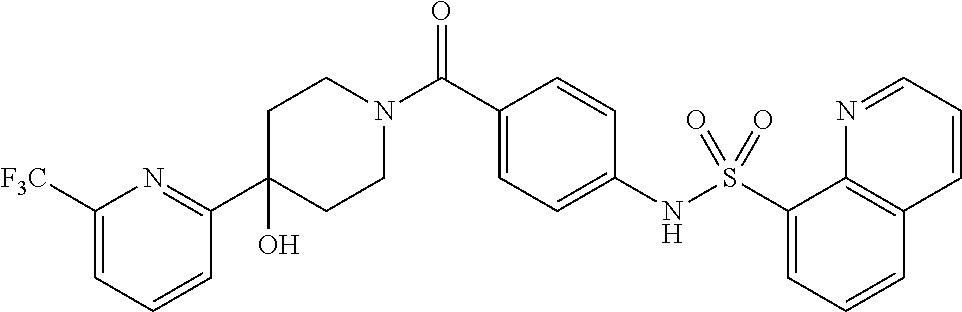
C1(C2=NC([F3C])=CC=C2)(O)CCN(C(C2=CC=C(NS(C3=CC=CC4=C3N=CC=C4)(=O)=O)C=C2)=O)CC1
